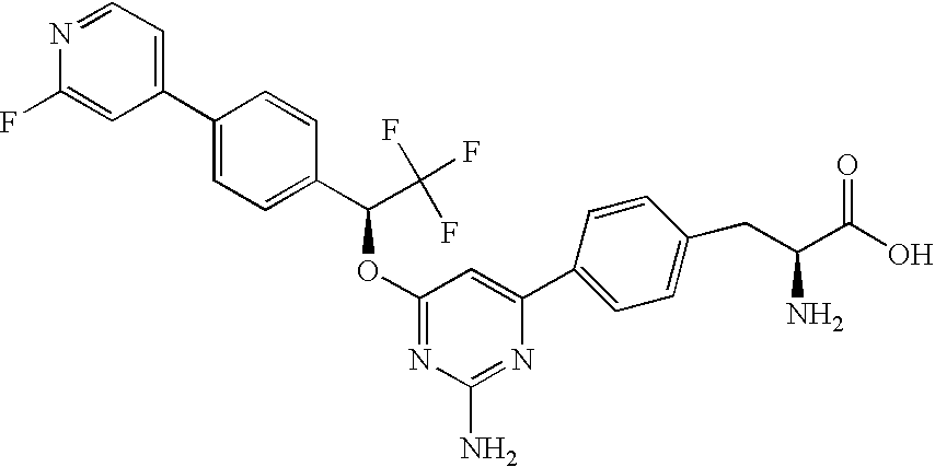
C1(C2=CC=NC(F)=C2)=CC=C(C(C(F)(F)F)OC2=NC(N)=NC(C3=CC=C(CC(C(O)=O)N)C=C3)=C2)C=C1
